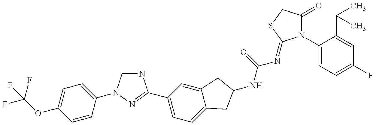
FC(OC1=CC=C(N2C=NC(C3=CC=C4C(=C3)CC(NC(=O)N=C3N(C5=CC=C(F)C=C5C(C)C)C(=O)CS3)C4)=N2)C=C1)(F)F
